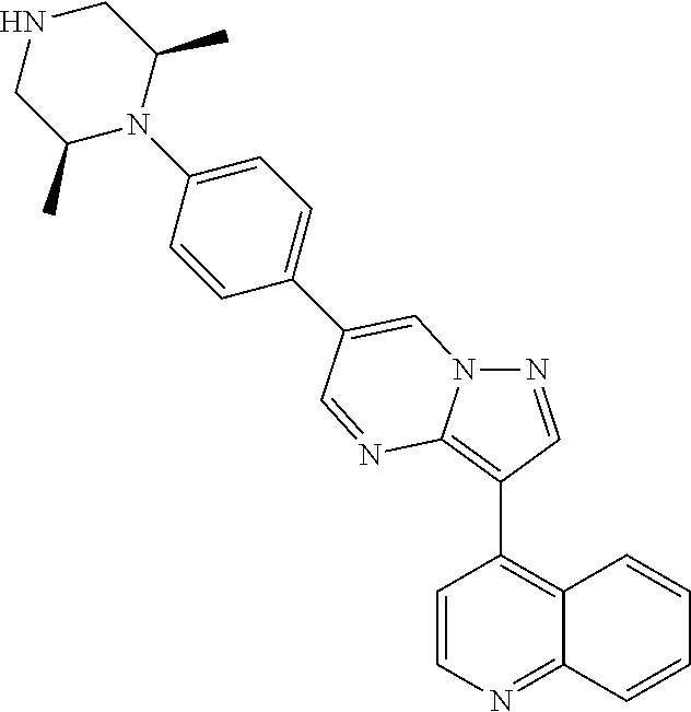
C1=CN=C2C(=C1C1=C3N(N=C1)C=C(C1=CC=C(N4C(C)CNCC4C)C=C1)C=N3)C=CC=C2
